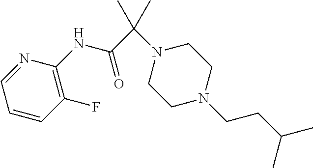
N(C(C(N1CCN(CCC(C)C)CC1)(C)C)=O)C1=C(F)C=CC=N1
